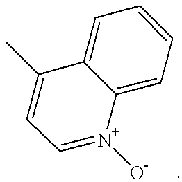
C1=[N+]([O-])C2=CC=CC=C2C(C)=C1
